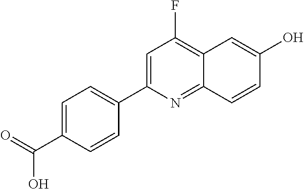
C1=C(C(=O)O)C=CC(C2=CC(F)=C3C(=N2)C=CC(O)=C3)=C1
